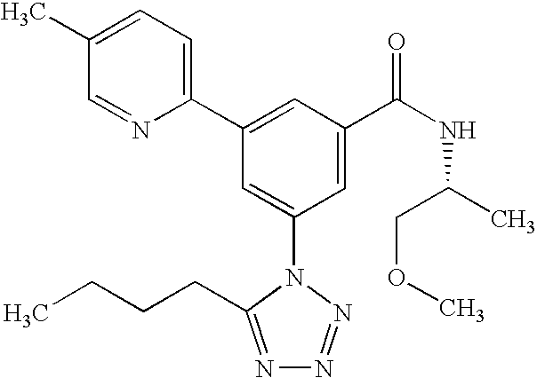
C1(C2=CC(C(NC(C)COC)=O)=CC(N3C(CCCC)=NN=N3)=C2)=CC=C(C)C=N1
